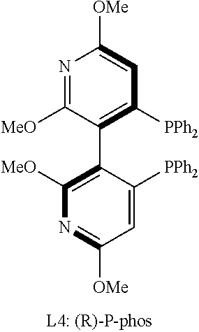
[MeO]C1=NC([OMe])=CC([PPh2])=C1C1=C([MeO])N=C([OMe])C=C1[PPh2]
